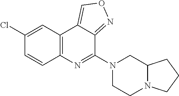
C12=C(C=C(Cl)C=C1)C1=CON=C1C(N1CCN3C(C1)CCC3)=N2
